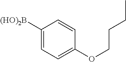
C1([(HO)2B])=CC=C(OCCCC)C=C1
